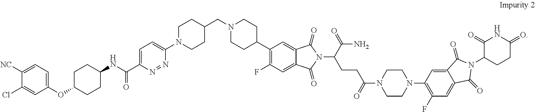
C1(F)=C(C2CCN(CC3CCN(C4=CC=C(C(NC5CCC(OC6=CC=C([NC])C(Cl)=C6)CC5)=O)N=N4)CC3)CC2)C=C2C(=C1)C(=O)N(C(C(=O)N)CCC(N1CCN(C3=C(F)C=C4C(=C3)C(=O)N(C3CCC(=O)NC3=O)C4=O)CC1)=O)C2=O
